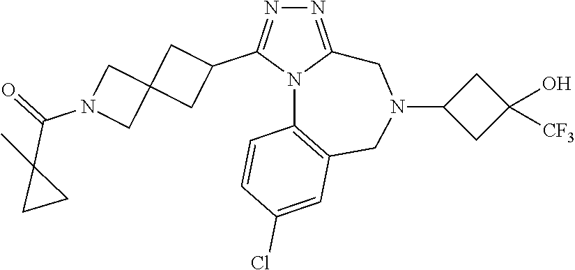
N1=C2N(C(C3CC4(C3)CN(C(=O)C3(C)CC3)C4)=N1)C1=C(CN(C3CC(O)([CF3])C3)C2)C=C(Cl)C=C1
